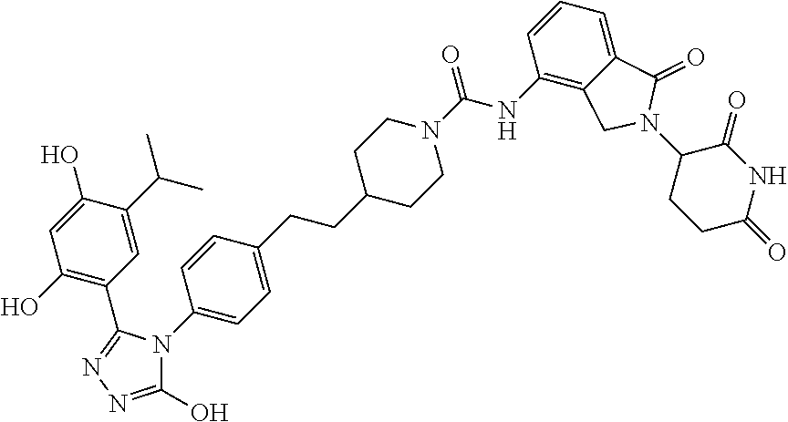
C1=C(O)C(C(C)C)=CC(C2=NN=C(O)N2C2=CC=C(CCC3CCN(C(=O)NC4=C5C(=CC=C4)C(=O)N(C4CCC(=O)NC4=O)C5)CC3)C=C2)=C1O
